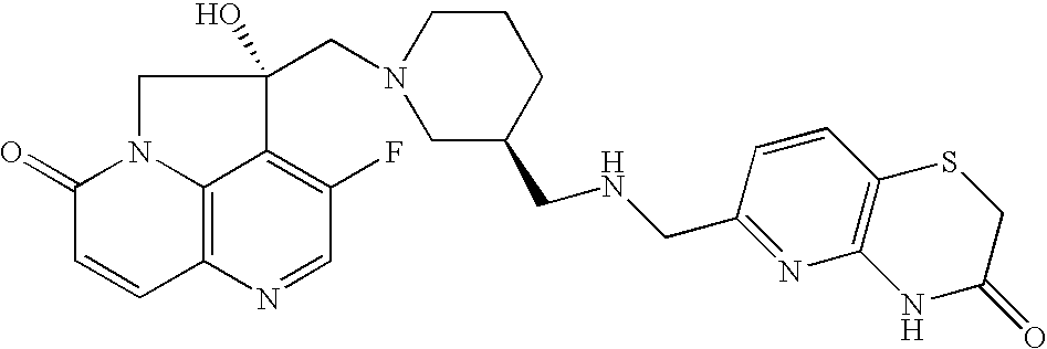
C12=C3N(C(=O)C=C1)CC(O)(CN1CC(CNCC4=NC5=C(C=C4)SCC(=O)N5)CCC1)C3=C(F)C=N2
